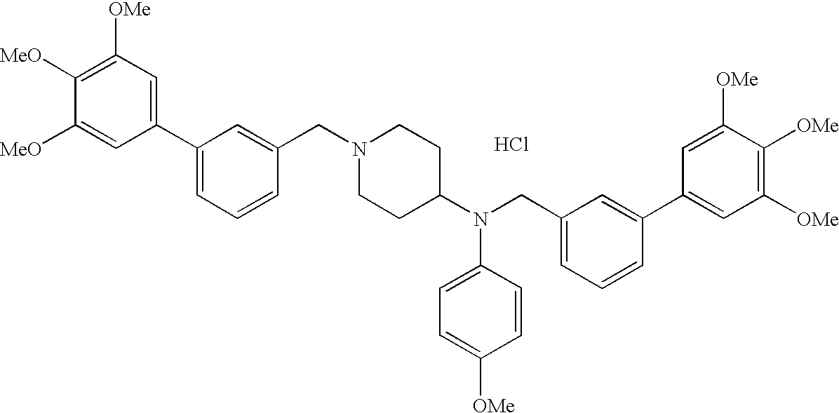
C1([OMe])=C([MeO])C([MeO])=CC(C2=CC=CC(CN3CCC(N(CC4=CC=CC(C5=CC([OMe])=C([OMe])C([OMe])=C5)=C4)C4=CC=C([OMe])C=C4)CC3)=C2)=C1.Cl
